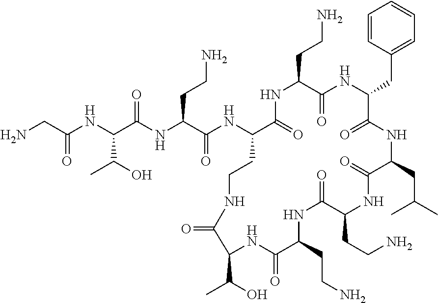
NCC(NC(C(NC(C(NC1C(=O)NC(CCN)C(=O)NC(CC2=CC=CC=C2)C(=O)NC(CC(C)C)C(=O)NC(CCN)C(=O)NC(CCN)C(=O)NC(C(O)C)C(=O)NCC1)=O)CCN)=O)C(O)C)=O
